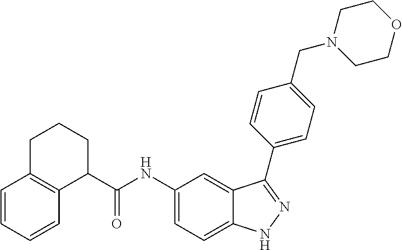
C12=C(C=CC=C1)CCCC2C(NC1=CC=C2C(=C1)C(C1=CC=C(CN3CCOCC3)C=C1)=NN2)=O
